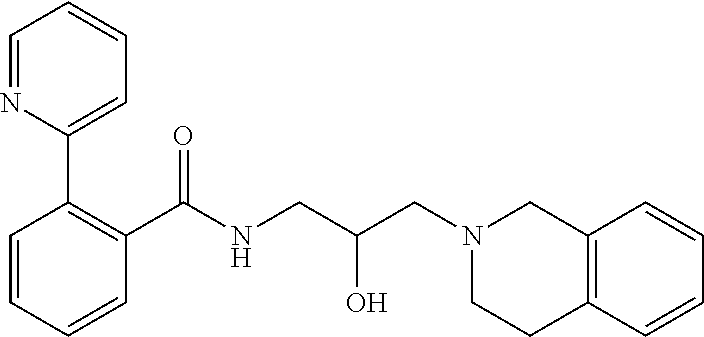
C1(C(NCC(CN2CCC3=C(C2)C=CC=C3)O)=O)=C(C2=CC=CC=N2)C=CC=C1
